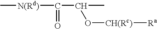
C[N(Rd)]C(C(C)O[CH(Rc)][Ra])=O
